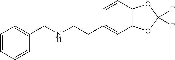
C1=CC=C(CNCCC2=CC3=C(C=C2)OC(F)(F)O3)C=C1
